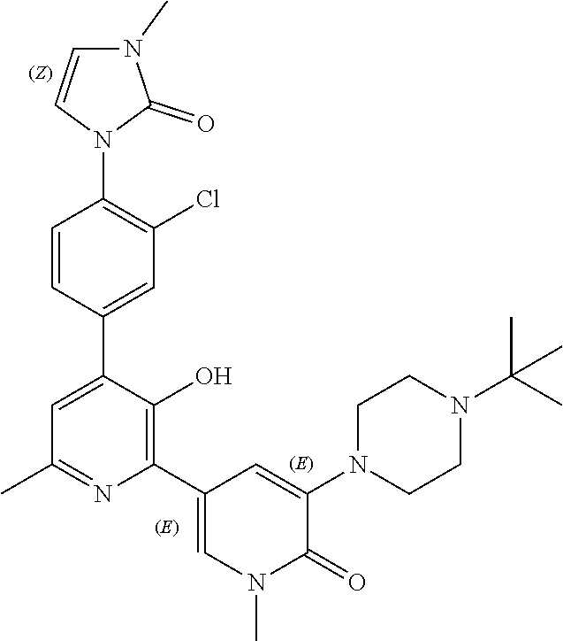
C1=CC(C2=CC(C)=NC(C3=CN(C)C(=O)C(N4CCN(C(C)(C)C)CC4)=C3)=C2O)=CC(Cl)=C1N1C(=O)N(C)C=C1
